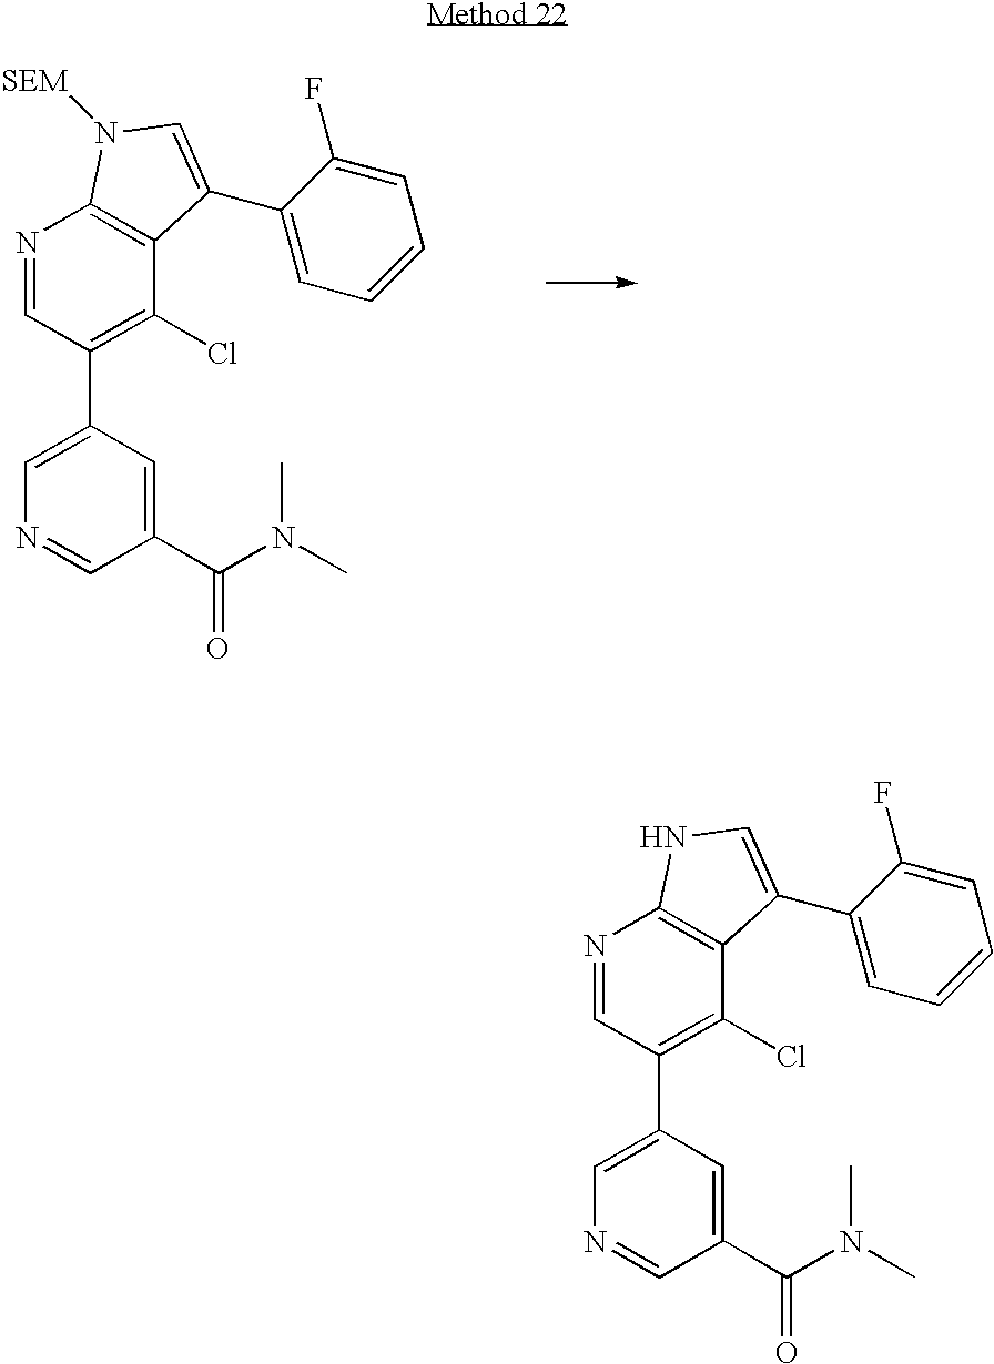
N1=CC(C2=CN=CC(C(N(C)C)=O)=C2)=C(Cl)C2=C1N([SEM])C=C2C1=CC=CC=C1F.N1=CC(C2=CN=CC(C(N(C)C)=O)=C2)=C(Cl)C2=C1NC=C2C1=CC=CC=C1F
